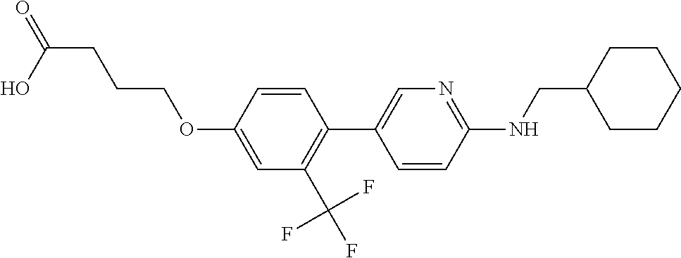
C1=C(OCCCC(=O)O)C=CC(C2=CN=C(NCC3CCCCC3)C=C2)=C1C(F)(F)F
